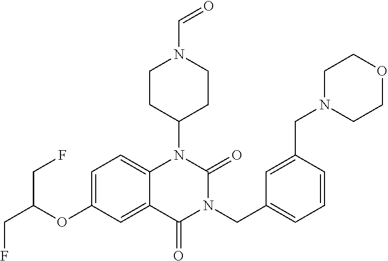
C12=CC=C(OC(CF)CF)C=C1C(=O)N(CC1=CC=CC(CN3CCOCC3)=C1)C(=O)N2C1CCN(C=O)CC1
